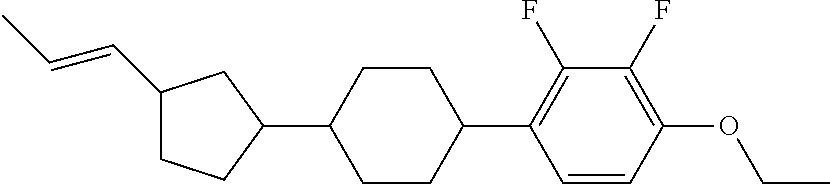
C1(C=CC)CCC(C2CCC(C3=C(F)C(F)=C(OCC)C=C3)CC2)C1
